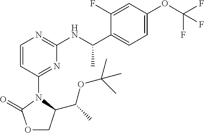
O1CC(C(C)OC(C)(C)C)N(C2=NC(NC(C3=CC=C(OC(F)(F)F)C=C3F)C)=NC=C2)C1=O
